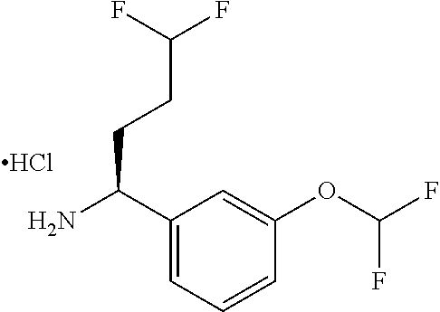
C1(C(N)CCC(F)F)=CC=CC(OC(F)F)=C1.Cl
